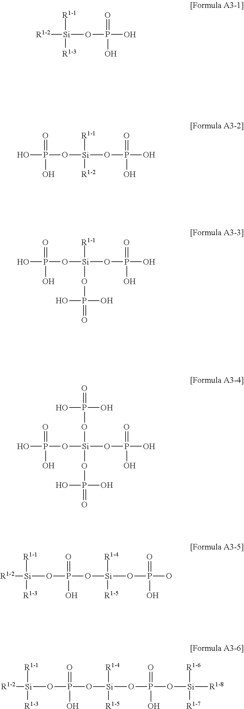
[R1-2][Si]([R1-3])([R1-1])OP(=O)(O)O.OP(O[Si](OP(O)(=O)O)([R1-1])[R1-2])(O)=O.OP(O[Si](OP(O)(=O)O)([R1-1])OP(O)(=O)O)(O)=O.OP(O[Si](OP(O)(=O)O)(OP(O)(O)=O)OP(O)(=O)O)(O)=O.[R1-2][Si](OP(O[Si](OP(O)(O)=O)([R1-5])[R1-4])(O)=O)([R1-3])[R1-1].[R1-2][Si](OP(O[Si](OP(O[Si]([R1-7])([R1-6])[R1-8])(O)=O)([R1-5])[R1-4])(O)=O)([R1-3])[R1-1]
